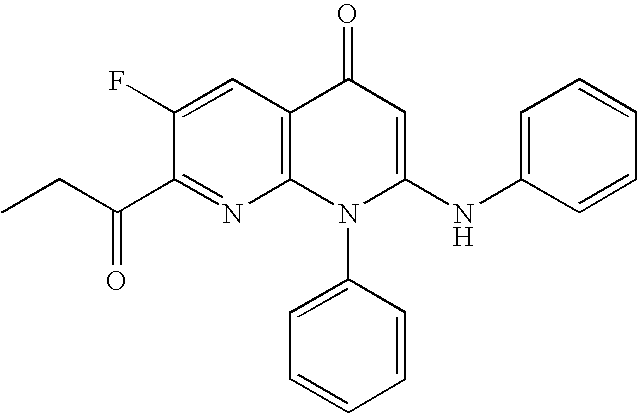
C1(C(CC)=O)=NC2=C(C=C1F)C(=O)C=C(NC1=CC=CC=C1)N2C1=CC=CC=C1
